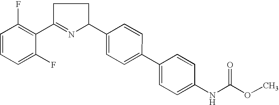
C1=CC=C(F)C(C2=NC(C3=CC=C(C4=CC=C(NC(OC)=O)C=C4)C=C3)CC2)=C1F
